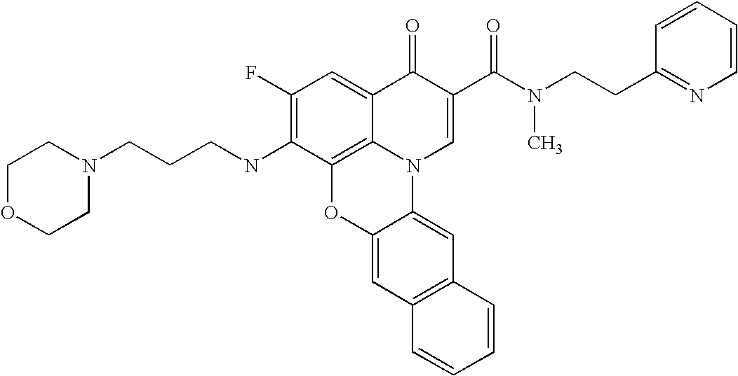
C1(F)=C(NCCCN2CCOCC2)C2=C3C(=C1)C(=O)C(C(N(CCC1=NC=CC=C1)C)=O)=CN3C1=CC3=C(C=C1O2)C=CC=C3
